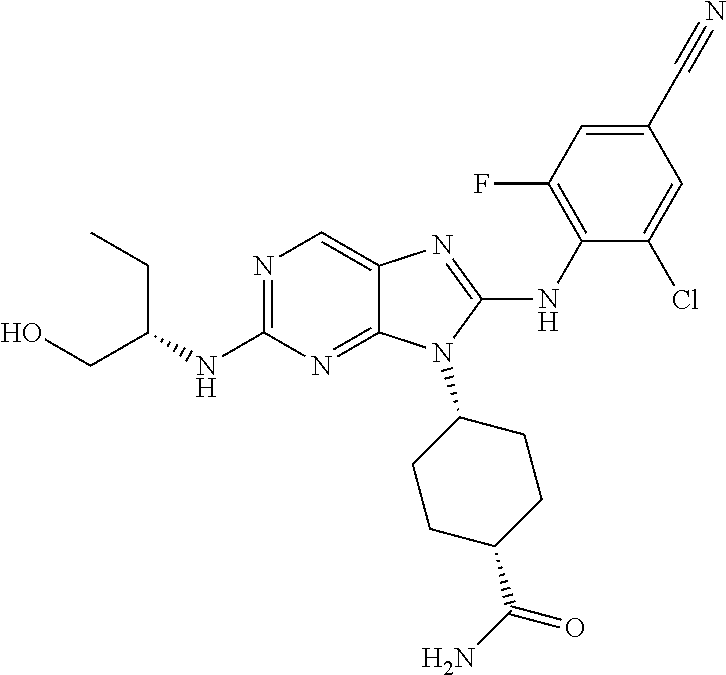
N1=C(NC(CO)CC)N=C2C(=C1)N=C(NC1=C(F)C=C(C#N)C=C1Cl)N2C1CCC(C(N)=O)CC1
